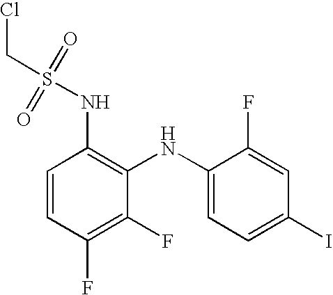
C(S(=O)(=O)NC1=C(NC2=CC=C(I)C=C2F)C(F)=C(F)C=C1)Cl
